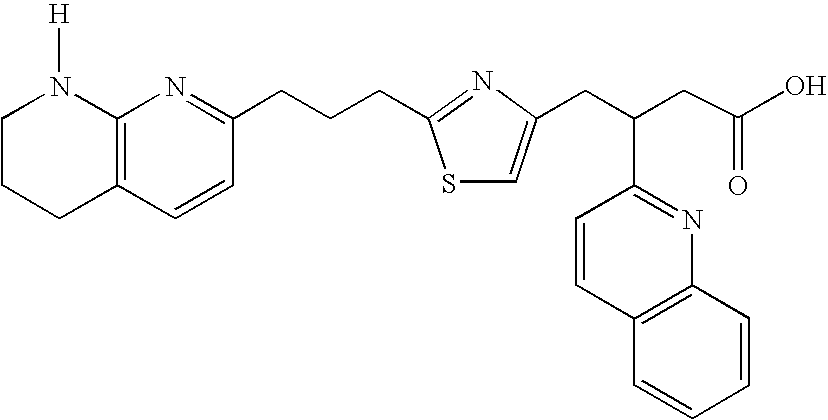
C12=C(C=CC(CCCC3=NC(CC(CC(O)=O)C4=NC5=C(C=C4)C=CC=C5)=CS3)=N1)CCCN2[H]
